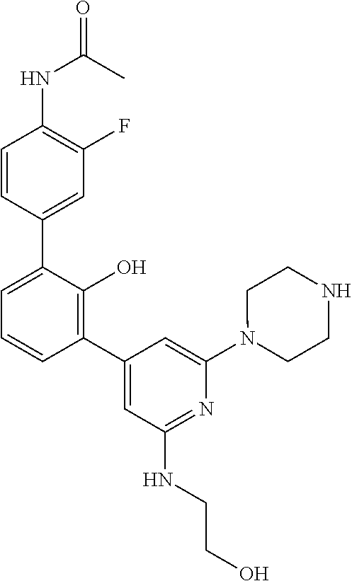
C1(NC(C)=O)=C(F)C=C(C2=CC=CC(C3=CC(NCCO)=NC(N4CCNCC4)=C3)=C2O)C=C1
